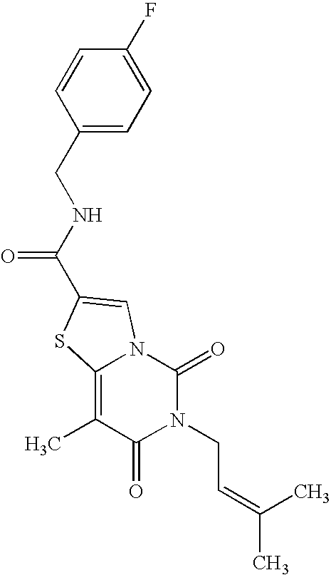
N1(CC=C(C)C)C(=O)N2C(=C(C)C1=O)SC(C(NCC1=CC=C(F)C=C1)=O)=C2
